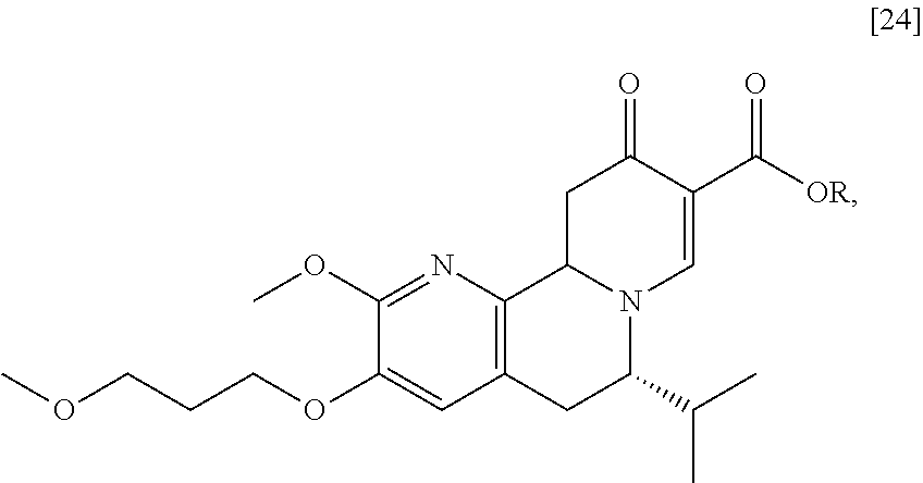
C1(OC)=NC2=C(C=C1OCCCOC)CC(C(C)C)N1C2CC(=O)C(C([OR])=O)=C1
